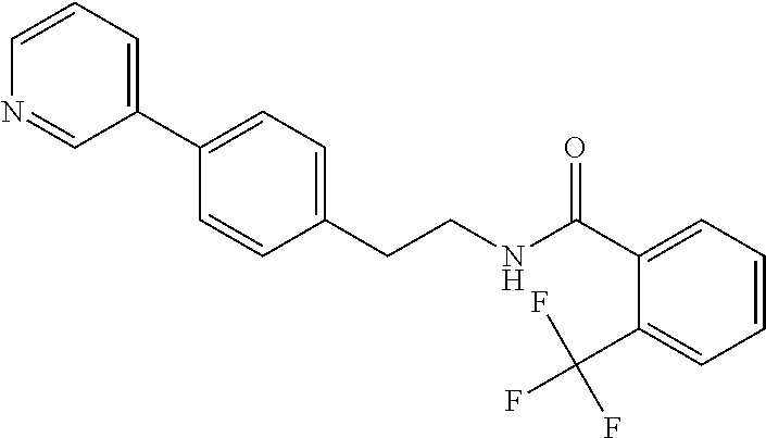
C(CNC(=O)C1=CC=CC=C1C(F)(F)F)C1=CC=C(C2=CC=CN=C2)C=C1
